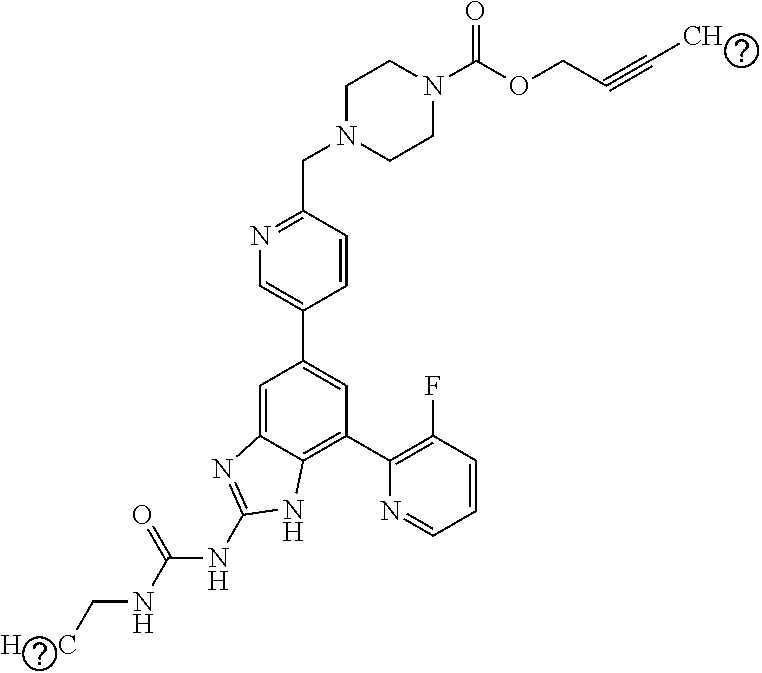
C1=CC(CN2CCN(C(OCC#CC)=O)CC2)=NC=C1C1=CC(C2=C(F)C=CC=N2)=C2C(=C1)N=C(NC(NC[H     C])=O)N2
